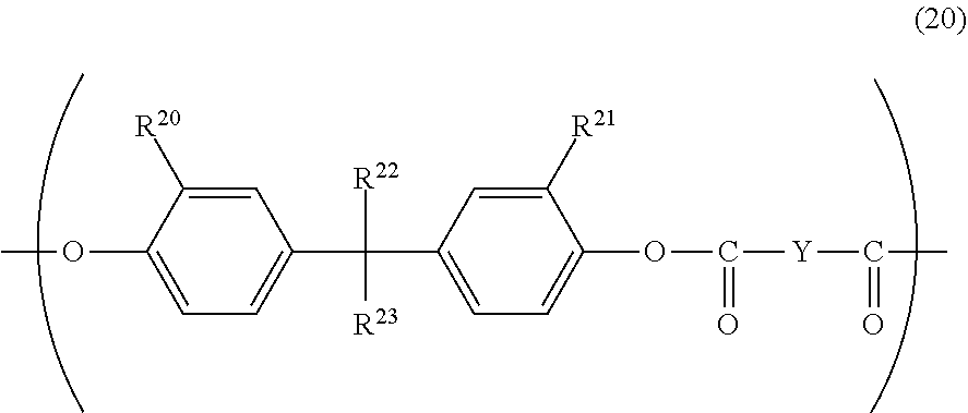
C1=C([R20])C(OC)=CC=C1C([R22])([R23])C1=CC=C(OC(=O)[Y]C(=O)C)C([R21])=C1
